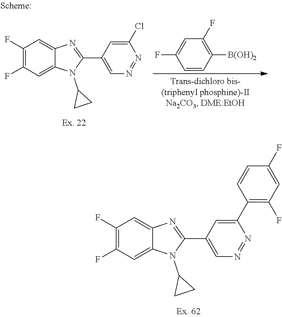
C1(F)=C(F)C=C2C(=C1)N=C(C1=CN=NC(Cl)=C1)N2C1CC1.C1=CC([B(OH)2])=C(F)C=C1F.C1(F)=C(F)C=C2C(=C1)N=C(C1=CN=NC(C3=C(F)C=C(F)C=C3)=C1)N2C1CC1
